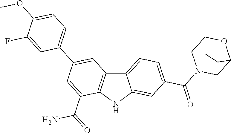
C12=CC=C(C(N3CC4OC(C3)CC4)=O)C=C1NC1=C2C=C(C2=CC=C(OC)C(F)=C2)C=C1C(=O)N
